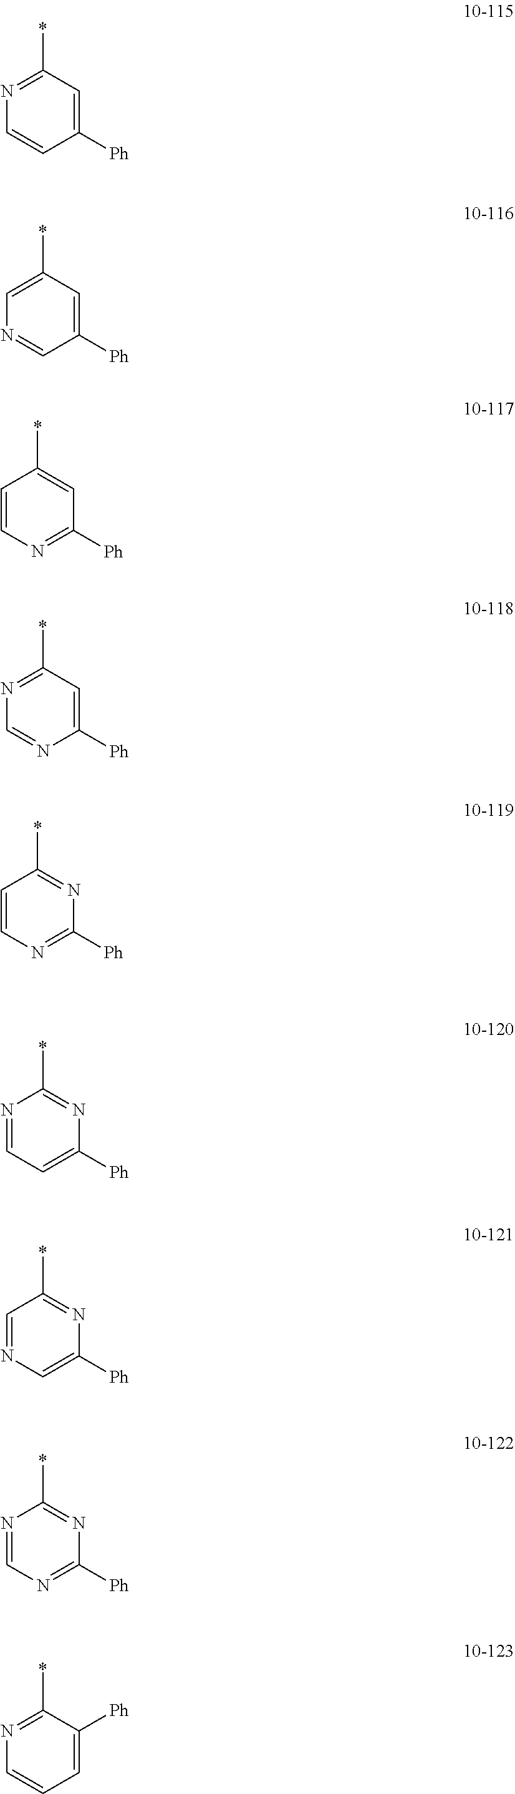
C1=CN=C(*)C=C1[Ph].C1=C(*)C=C([Ph])C=N1.C1(*)=CC([Ph])=NC=C1.C1=NC([Ph])=CC(*)=N1.N1=C(*)C=CN=C1[Ph].C1=NC(*)=NC([Ph])=C1.C1([Ph])=CN=CC(*)=N1.C1=NC(*)=NC([Ph])=N1.C1=CC=C([Ph])C(*)=N1
